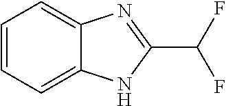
C1=CC=C2C(=C1)N=C(C(F)F)N2
